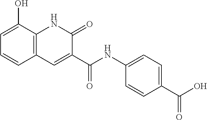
C1=C(O)C2=C(C=C1)C=C(C(NC1=CC=C(C(O)=O)C=C1)=O)C(=O)N2
